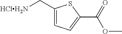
C1(C[HClH2N])=CC=C(C(=O)OC)S1
